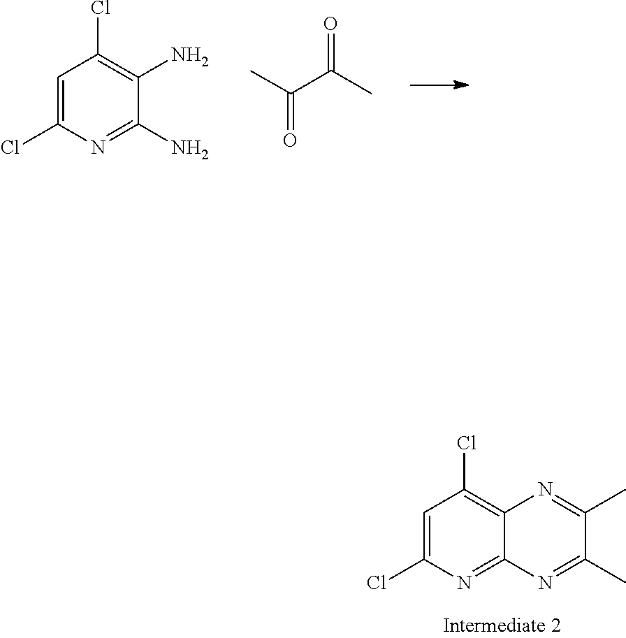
C1(C)=NC2=NC(Cl)=CC(Cl)=C2N=C1C.C(=O)(C)C(=O)C.NC1=C(Cl)C=C(Cl)N=C1N
